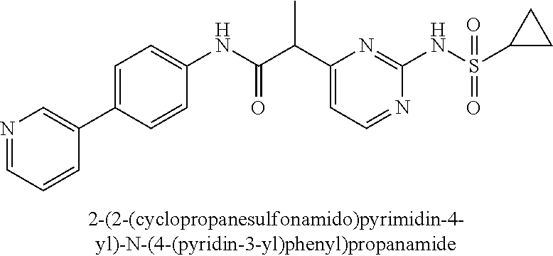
N1=CC=C(C(C(NC2=CC=C(C3=CN=CC=C3)C=C2)=O)C)N=C1NS(=O)(=O)C1CC1
